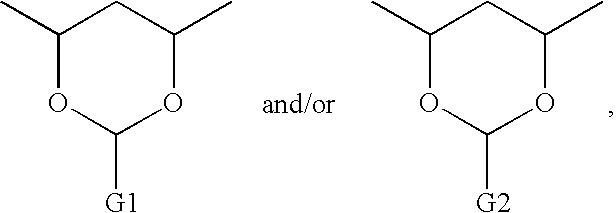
C1(C)OC([G1])OC(C)C1.C1(C)OC([G2])OC(C)C1
